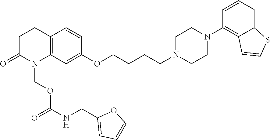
C12=C(CCC(=O)N1COC(NCC1=CC=CO1)=O)C=CC(OCCCCN1CCN(C3=C4C(=CC=C3)SC=C4)CC1)=C2
